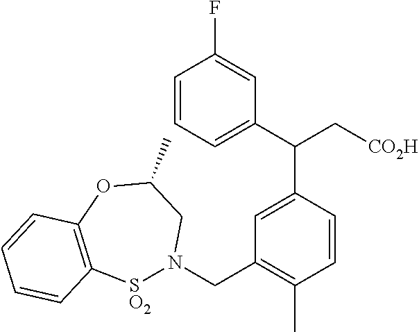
C1=CC=C(C(C2=CC(CN3[SO2]C4=C(OC(C)C3)C=CC=C4)=C(C)C=C2)C[CO2H])C=C1F
